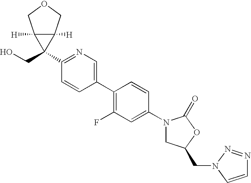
C1(N2CC(CN3N=NC=C3)OC2=O)=CC(F)=C(C2=CN=C(C3(CO)C4([H])C3([H])COC4)C=C2)C=C1
